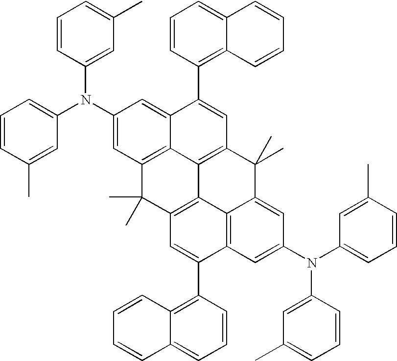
C1(N(C2=CC=CC(C)=C2)C2=CC(C)=CC=C2)=CC2=C3C(=C1)C(C1=C4C(=CC=C1)C=CC=C4)=CC1=C3C3=C(C2(C)C)C=C(C2=C4C(=CC=C2)C=CC=C4)C2=C3C(=CC(N(C3=CC=CC(C)=C3)C3=CC(C)=CC=C3)=C2)C1(C)C
